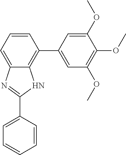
C12=CC=CC(C3=CC(OC)=C(OC)C(OC)=C3)=C1NC(C1=CC=CC=C1)=N2
